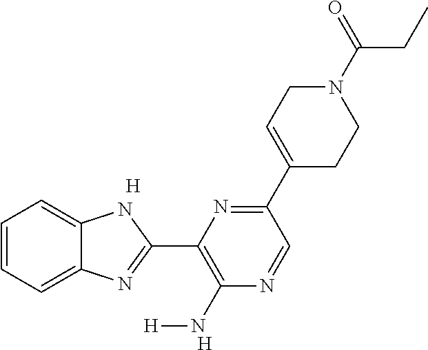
[H].C1=CC=C2C(=C1)NC(C1=C(N[H])N=CC(C3=CCN(C(CC)=O)CC3)=N1)=N2.[H]
